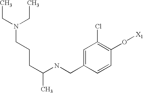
N(C(C)CCCN(CC)CC)CC1=CC(Cl)=C(O[X1])C=C1
